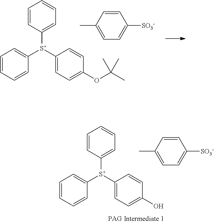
C1=CC([S+](C2=CC=C(O)C=C2)C2=CC=CC=C2)=CC=C1.CC1=CC=C([SO3-])C=C1.C1=CC([S+](C2=CC=C(OC(C)(C)C)C=C2)C2=CC=CC=C2)=CC=C1.CC1=CC=C([SO3-])C=C1
